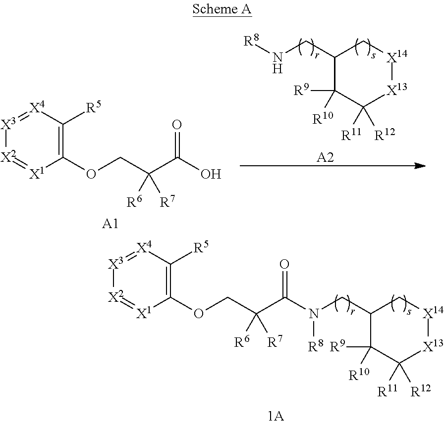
C1(CN(C(C(COC2=C([R5])[X4]=[X3][X2]=[X1]2)([R6])[R7])=O)[R8])C([R9])([R10])C([R11])([R12])[X13][X14]C1.[X3]1=[X4]C([R5])=C(OCC(C(O)=O)([R6])[R7])[X1]=[X2]1.[A1].C1(CN[R8])C([R9])([R10])C([R11])([R12])[X13][X14]C1.[A2]
